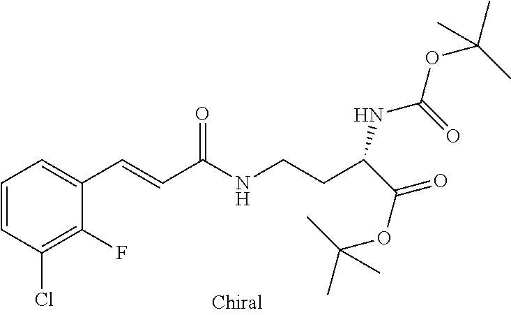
C1=CC(Cl)=C(F)C(C=CC(NCCC(C(=O)OC(C)(C)C)NC(OC(C)(C)C)=O)=O)=C1
